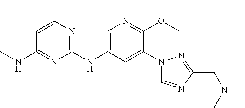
C1(N2C=NC(CN(C)C)=N2)=CC(NC2=NC(C)=CC(NC)=N2)=CN=C1OC
